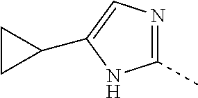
N1=C(C)NC(C2CC2)=C1
